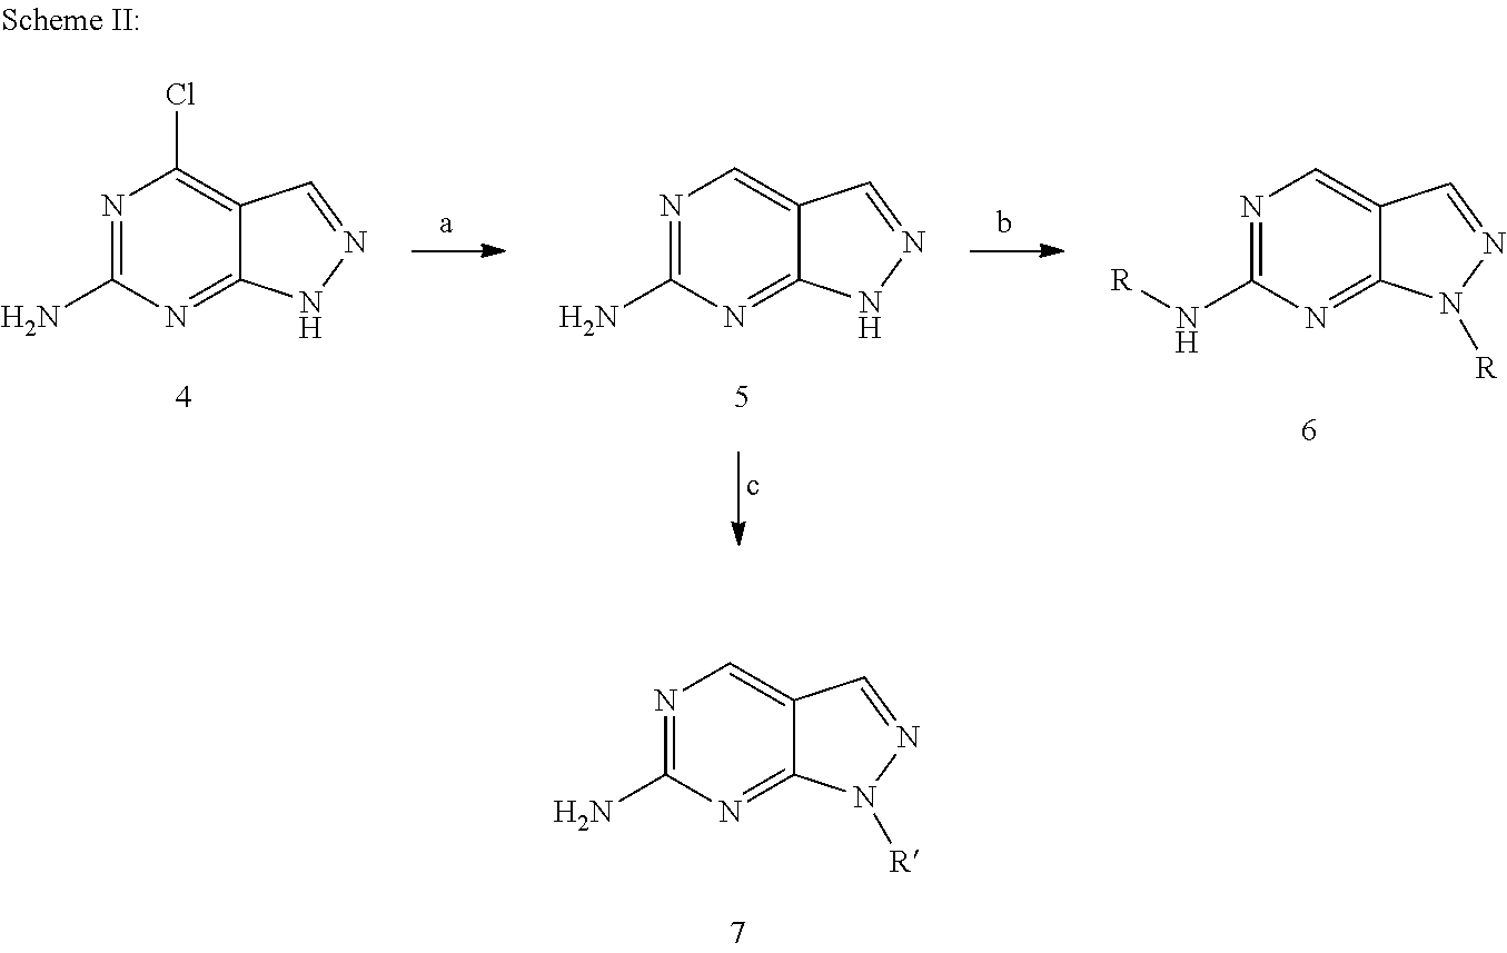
N1=C(N)N=C2C(=C1)C=NN2.N1=C(N[R])N=C2C(=C1)C=NN2[R].N1=C(N)N=C2C(=C1Cl)C=NN2.N1=C(N)N=C2C(=C1)C=NN2[R]
